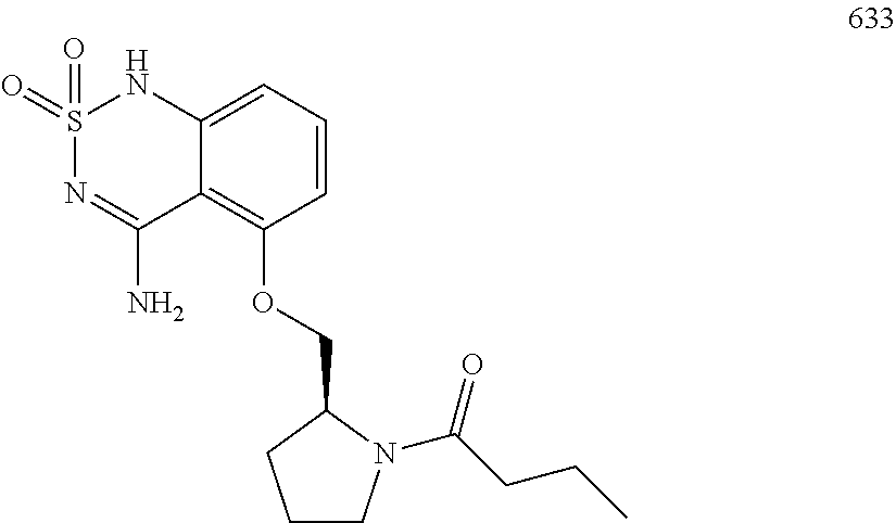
S1(=O)(=O)N=C(N)C2=C(OCC3CCCN3C(CCC)=O)C=CC=C2N1
